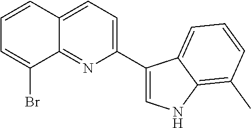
C12=NC(C3=CNC4=C(C)C=CC=C34)=CC=C1C=CC=C2Br
